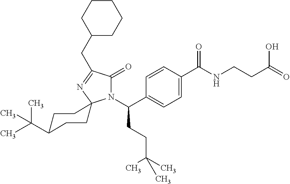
C1=C(C(=O)NCCC(O)=O)C=CC(C(N2C(=O)C(CC3CCCCC3)=NC23CCC(C(C)(C)C)CC3)CCC(C)(C)C)=C1
